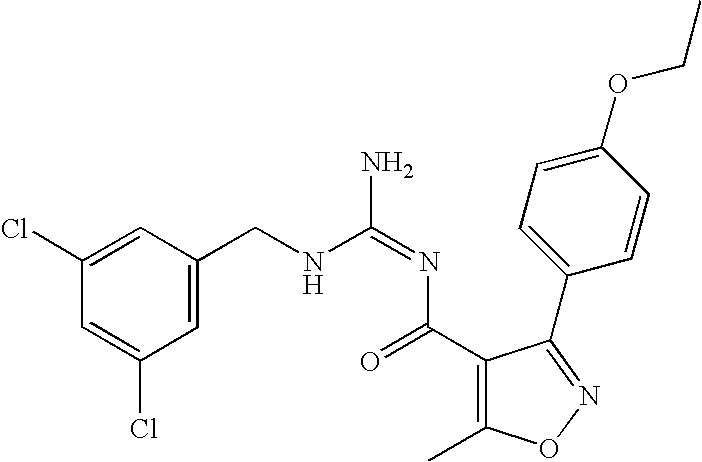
C1=C(CNC(=NC(=O)C2=C(C)ON=C2C2=CC=C(OCC)C=C2)N)C=C(Cl)C=C1Cl
